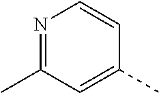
N1=C(C)C=C(C)C=C1
